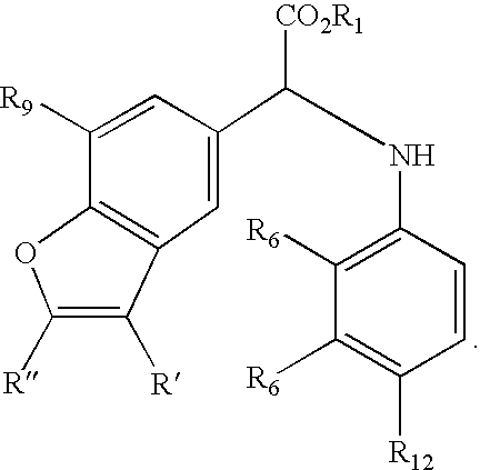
C1([R9])=CC(C([CO2R1])NC2=C([R6])C([R6])=C([R12])C=C2)=CC2=C1OC([R])=C2[R]
